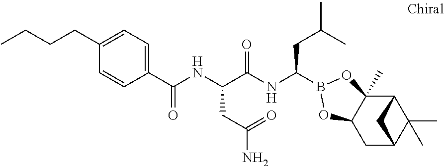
C1C2C(C)(C)C(C3(C)C1OB(C(NC(C(CC(N)=O)NC(C1=CC=C(CCCC)C=C1)=O)=O)CC(C)C)O3)C2
